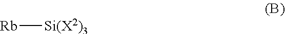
[Rb][Si(X2)3]
